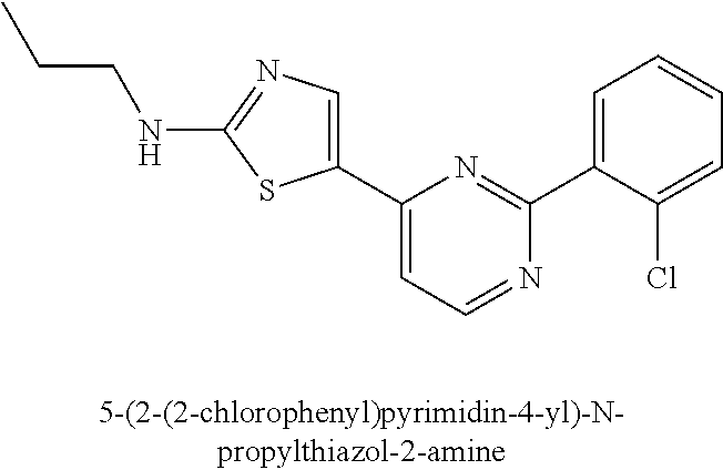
C1(C2=CN=C(NCCC)S2)=CC=NC(C2=CC=CC=C2Cl)=N1
